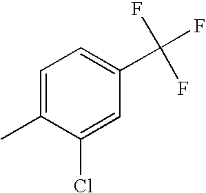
C1=C(C)C(Cl)=CC(C(F)(F)F)=C1
